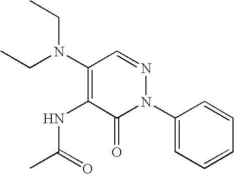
C1(N2N=CC(N(CC)CC)=C(NC(C)=O)C2=O)=CC=CC=C1
